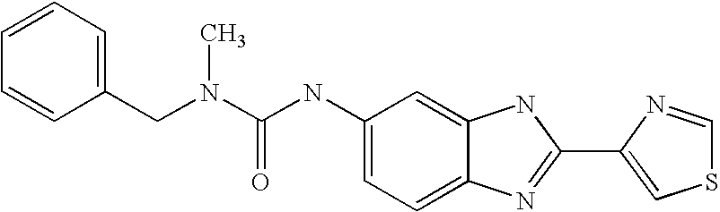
C1=C2C(=CC=C1NC(=O)N(C)CC1=CC=CC=C1)N=C(C1=CSC=N1)N2
